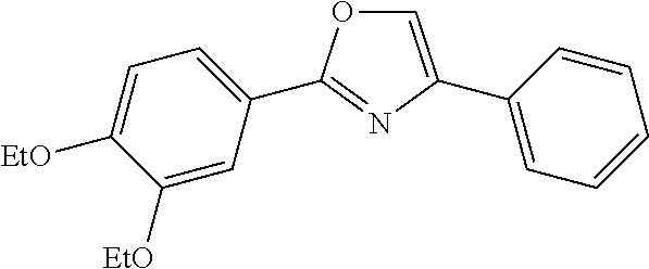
C1=C(C2=CC=CC=C2)N=C(C2=CC=C([EtO])C([EtO])=C2)O1
